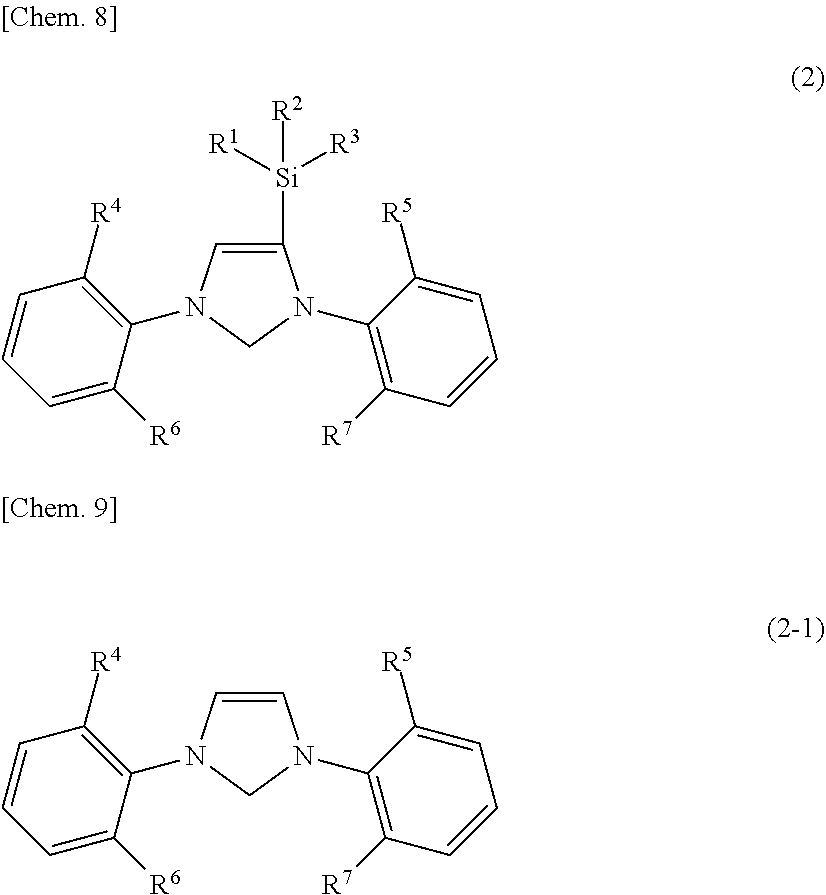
C1([Si]([R1])([R3])[R2])=CN(C2=C([R4])C=CC=C2[R6])CN1C1=C([R7])C=CC=C1[R5].C1=CN(C2=C([R4])C=CC=C2[R6])CN1C1=C([R7])C=CC=C1[R5]
